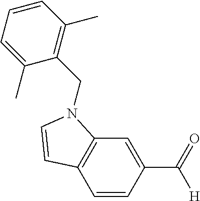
C1(C(=O)[H])=CC2=C(C=C1)C=CN2CC1=C(C)C=CC=C1C
